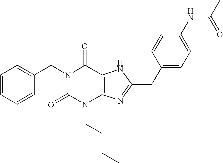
C1=CC=CC(CN2C(=O)N(CCCC)C3=C(C2=O)NC(CC2=CC=C(NC(=O)C)C=C2)=N3)=C1
